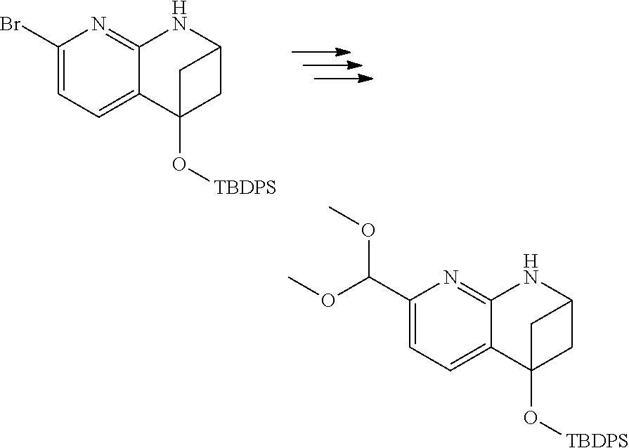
C1(Br)=CC=C2C(=N1)NC1CC2(O[TBDPS])C1.C1(C(OC)OC)=CC=C2C(=N1)NC1CC2(O[TBDPS])C1
